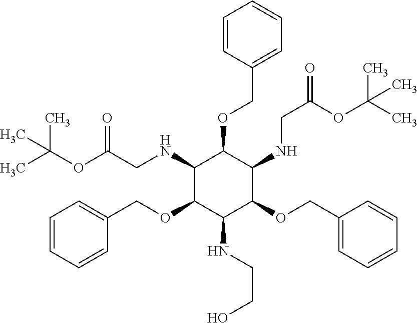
O(C(CNC1C(OCC2=CC=CC=C2)C(NCC(=O)OC(C)(C)C)C(OCC2=CC=CC=C2)C(NCCO)C1OCC1=CC=CC=C1)=O)C(C)(C)C
